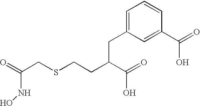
O=C(CSCCC(C(=O)O)CC1=CC=CC(C(=O)O)=C1)NO
